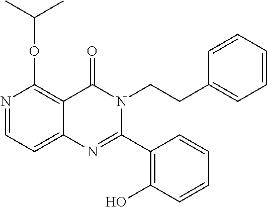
N1=CC=C2C(=C1OC(C)C)C(=O)N(CCC1=CC=CC=C1)C(C1=C(O)C=CC=C1)=N2
